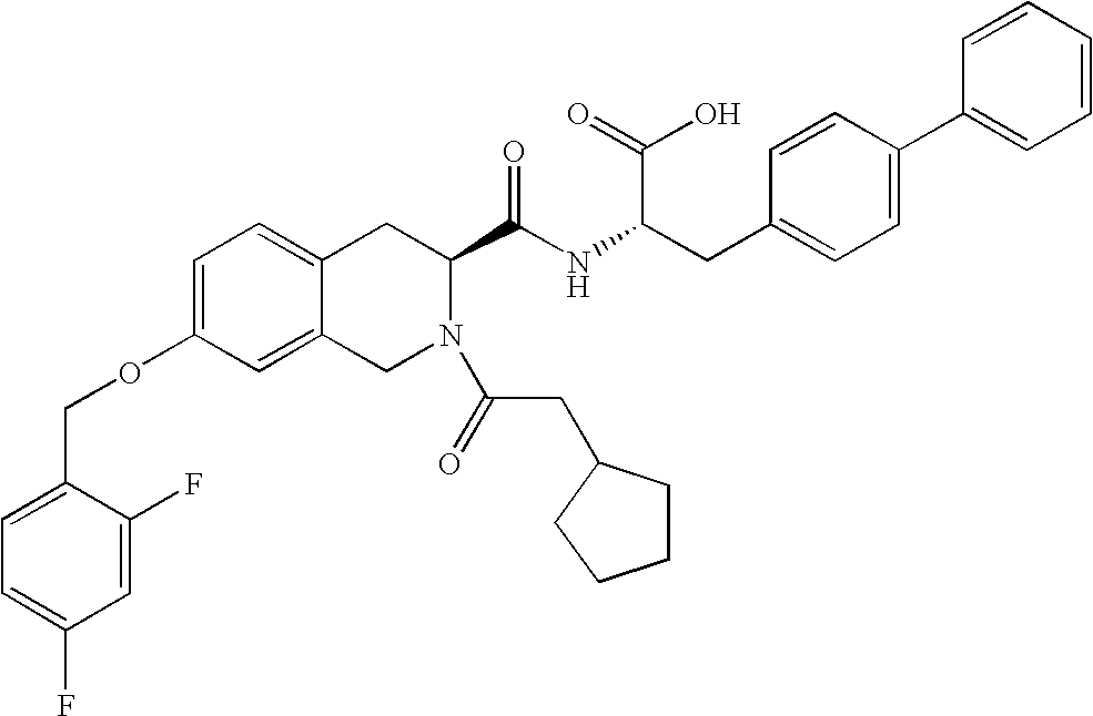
C12=CC=C(OCC3=CC=C(F)C=C3F)C=C1CN(C(=O)CC1CCCC1)C(C(NC(CC1=CC=C(C3=CC=CC=C3)C=C1)C(=O)O)=O)C2
